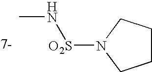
C1CCN([O2S]NC)C1
